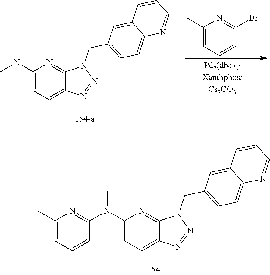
C1(N(C2=NC(C)=CC=C2)C)=CC=C2C(=N1)N(CC1=CC=C3C(=C1)C=CC=N3)N=N2.C1(C)=CC=CC(Br)=N1.C1(NC)=CC=C2C(=N1)N(CC1=CC=C3C(=C1)C=CC=N3)N=N2
